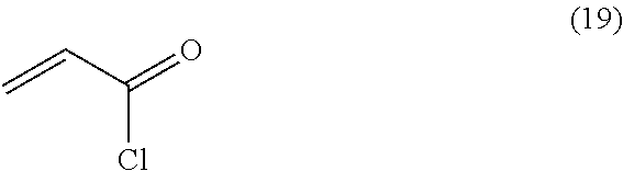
C=CC(=O)Cl
